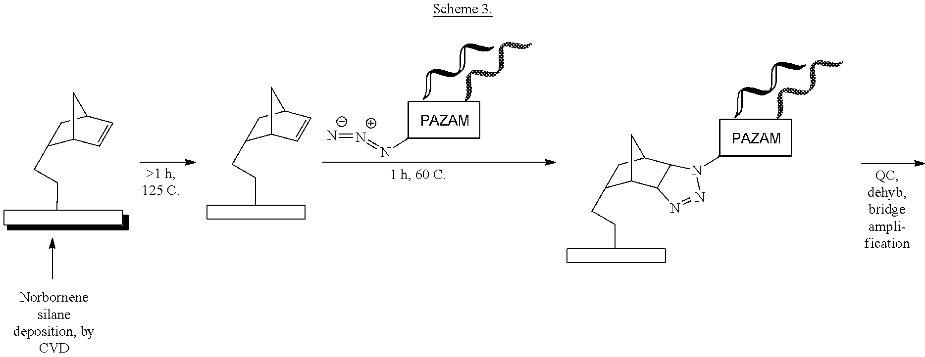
C1(CCC)C2C=CC(C1)C2.C1(CCC)C2C=CC(C1)C2.[N-]=[N+]=NC.C1(CCC)C2C3C(C(C1)C2)N(C)N=N3
